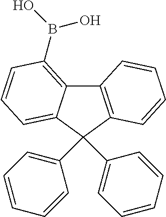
C12=C(C=CC=C1)C(C1=CC=CC=C1)(C1=CC=CC=C1)C1=CC=CC(B(O)O)=C21
